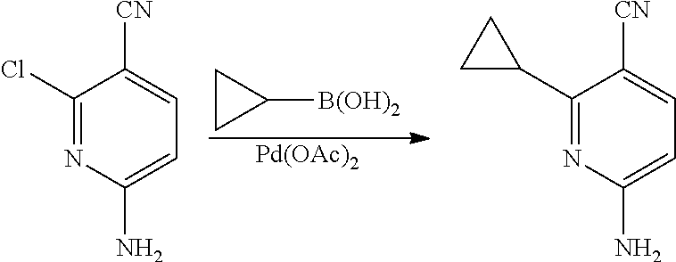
C1([B(OH)2])CC1.[Pd(OAc)2].C1(Cl)=NC(N)=CC=C1[CN].C1(C2CC2)=NC(N)=CC=C1[CN]
